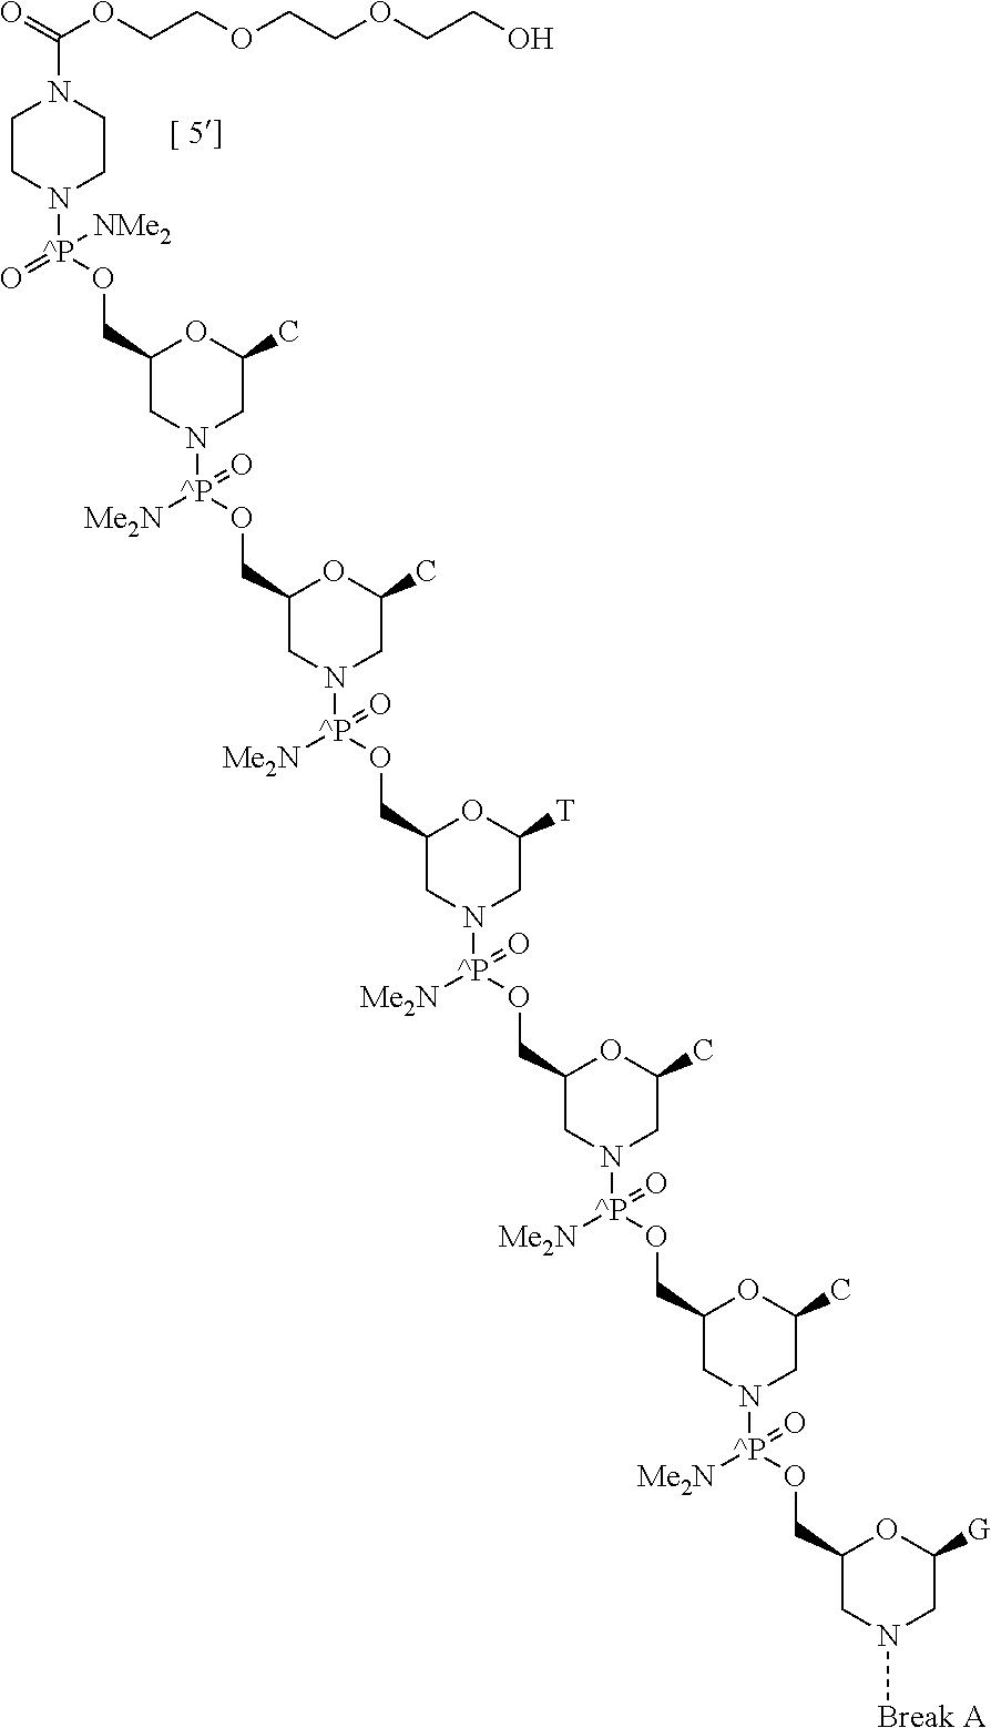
O=C(OCCOCCOCCO)N1CCN([^P](OCC2CN([^P](OCC3CN([^P](OCC4CN([^P](OCC5CN([^P](OCC6CN([^P](OCC7CN([Break A])CC([G])O7)([Me2N])=O)CC(C)O6)([Me2N])=O)CC(C)O5)([Me2N])=O)CC([T])O4)([Me2N])=O)CC(C)O3)([Me2N])=O)CC(C)O2)([NMe2])=O)CC1
